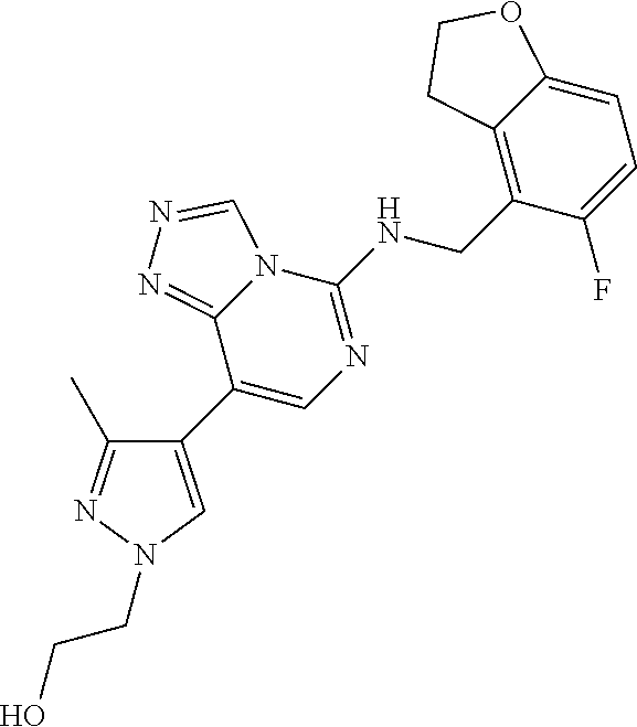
C1(C2=CN(CCO)N=C2C)=CN=C(NCC2=C3C(=CC=C2F)OCC3)N2C1=NN=C2
